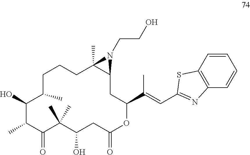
C1(O)C(C)C(=O)C(C)(C)C(O)CC(=O)OC(C(C)=CC2=NC3=C(C=CC=C3)S2)CC2C(C)(CCCC1C)N2CCO
